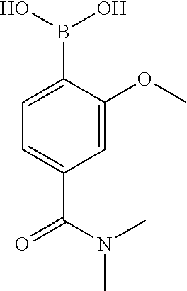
C1=C(C(N(C)C)=O)C=C(OC)C(B(O)O)=C1
